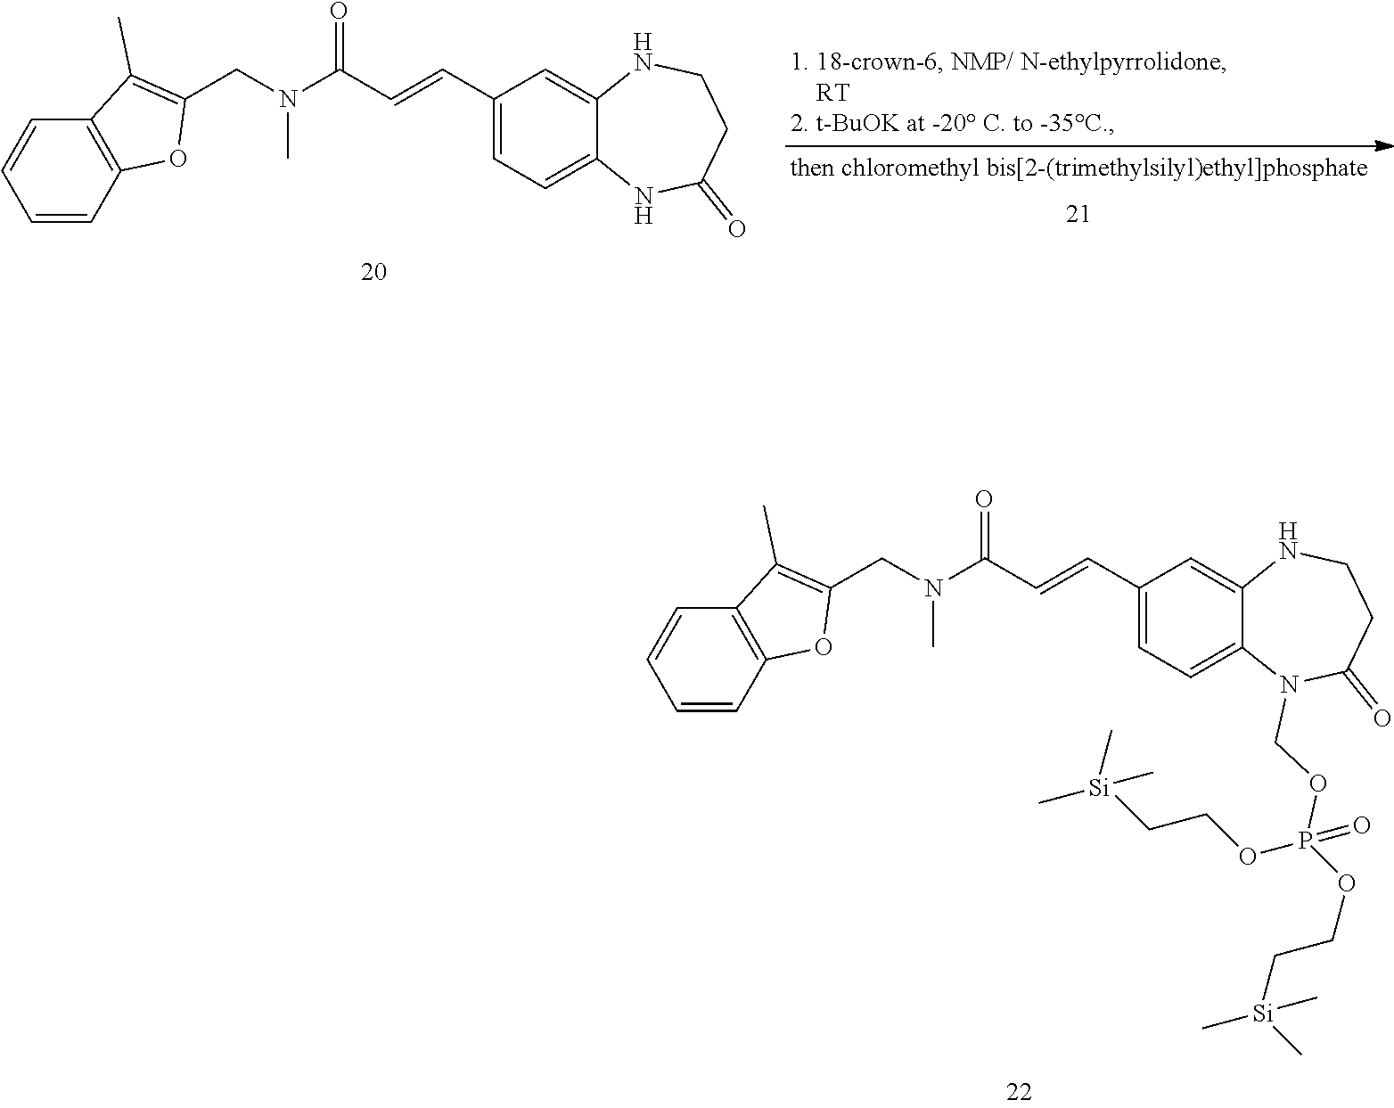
C1(C=CC(N(CC2=C(C)C3=C(O2)C=CC=C3)C)=O)=CC=C2C(=C1)NCCC(=O)N2COP(=O)(OCC[Si](C)(C)C)OCC[Si](C)(C)C.C1(C=CC(N(CC2=C(C)C3=C(O2)C=CC=C3)C)=O)=CC=C2C(=C1)NCCC(=O)N2
